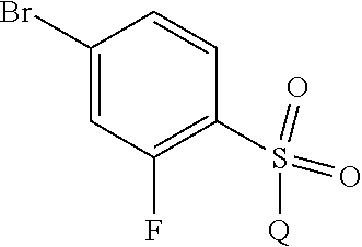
C1(Br)=CC(F)=C(S(=O)(=O)[Q])C=C1
